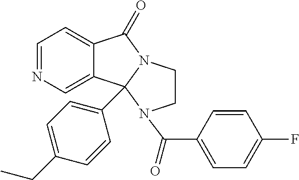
N1=CC=C2C(=C1)C1(C3=CC=C(CC)C=C3)N(C2=O)CCN1C(C1=CC=C(F)C=C1)=O
